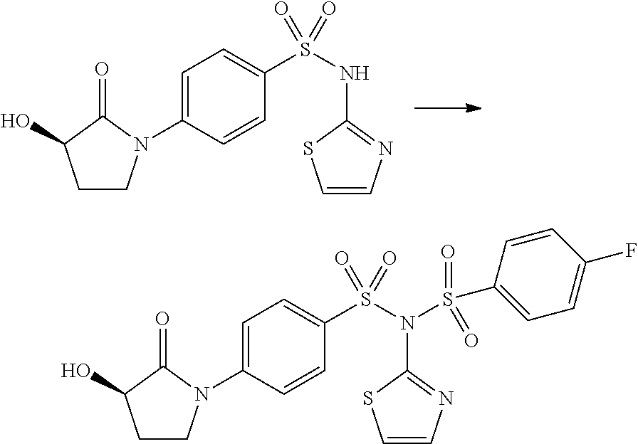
C1CN(C2=CC=C(S(NC3=NC=CS3)(=O)=O)C=C2)C(=O)C1O.C1CN(C2=CC=C(S(N(S(C3=CC=C(F)C=C3)(=O)=O)C3=NC=CS3)(=O)=O)C=C2)C(=O)C1O
